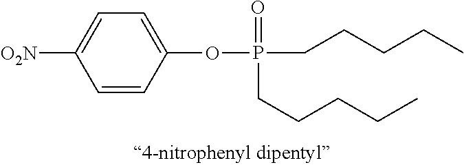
C1=CC(OP(CCCCC)(=O)CCCCC)=CC=C1[O2N]
